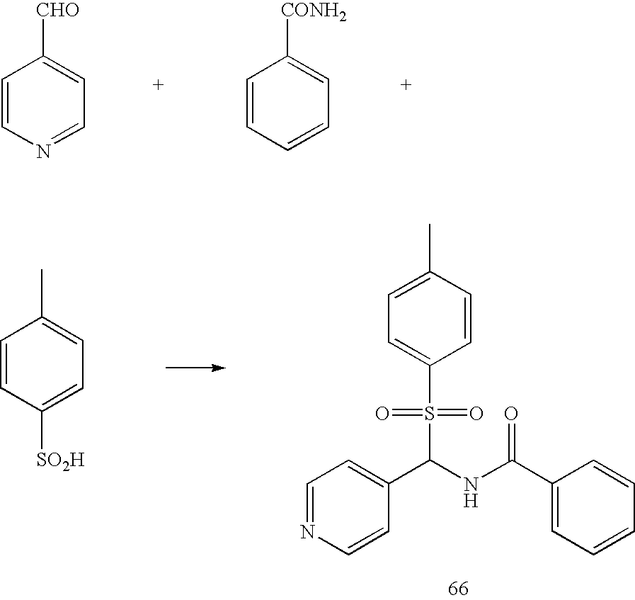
C1=CN=CC=C1[CHO].C1=CC=CC=C1[CONH2].C1=CC([SO2H])=CC=C1C.C1=C(C)C=CC(S(=O)(C(C2=CC=NC=C2)NC(C2=CC=CC=C2)=O)=O)=C1
